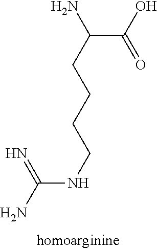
C(C(C(O)=O)N)CCCNC(N)=N
